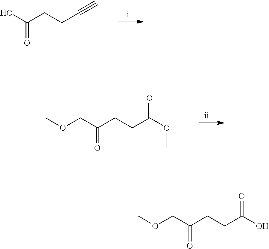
C(C#C)CC(O)=O.C(C(OC)=O)CC(COC)=O.C(C(O)=O)CC(COC)=O
